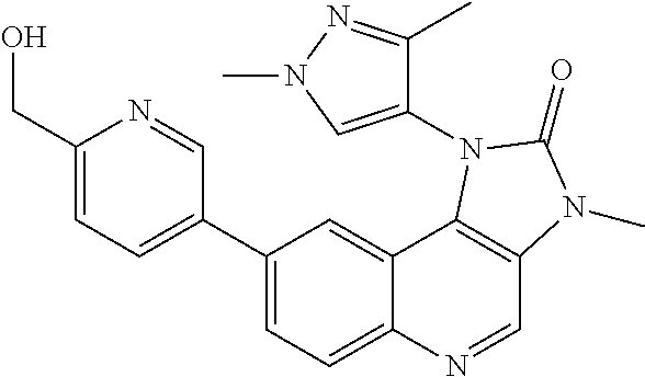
C1(CO)=CC=C(C2=CC=C3C(=C2)C2=C(C=N3)N(C)C(=O)N2C2=CN(C)N=C2C)C=N1
